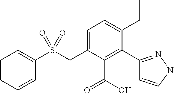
CCC1=CC=C(CS(C2=CC=CC=C2)(=O)=O)C(C(O)=O)=C1C1=NN(C)C=C1
